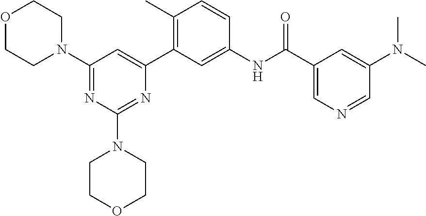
C1(N2CCOCC2)=NC(N2CCOCC2)=NC(C2=C(C)C=CC(NC(C3=CN=CC(N(C)C)=C3)=O)=C2)=C1
